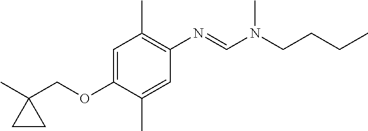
CC1(COC2=CC(C)=C(N=CN(C)CCCC)C=C2C)CC1
